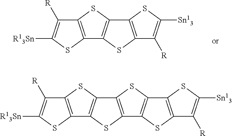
C12=C(SC([R13Sn])=C1[R])C1=C(S2)C2=C(S1)C([R])=C([Sn13])S2.C12=C(SC([R13Sn])=C1[R])C1=C(S2)C2=C(S1)C1=C(S2)C2=C(S1)C([R])=C([Sn13])S2
